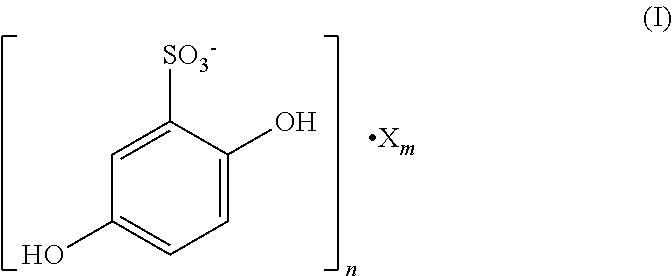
C1=C([SO3-])C(O)=CC=C1O
